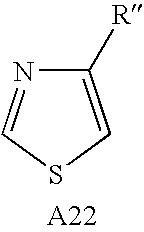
C1([R])=CSC=N1
